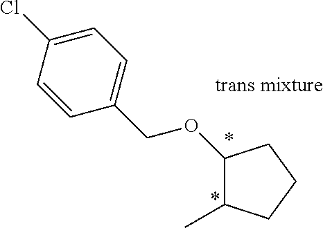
C1(OCC2=CC=C(Cl)C=C2)C(C)CCC1
